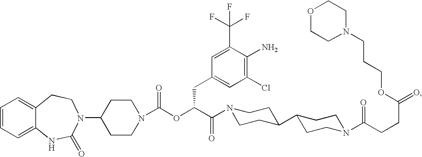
C1=CC=C2C(=C1)CCN(C1CCN(C(OC(C(=O)N3CCC(C4CCN(C(CCC(=O)OCCCN5CCOCC5)=O)CC4)CC3)CC3=CC(Cl)=C(N)C(C(F)(F)F)=C3)=O)CC1)C(=O)N2
